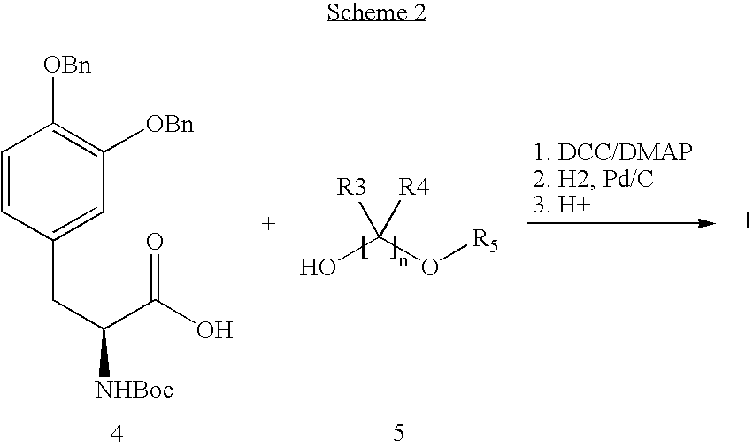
C1=CC(CC([NHBoc])C(O)=O)=CC([OBn])=C1[OBn].OC(O[R5])([R3])[R4].I
